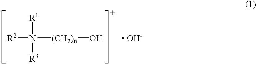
[R2]N([R1])([R3])[(CH2)n]O.[ OH-]
